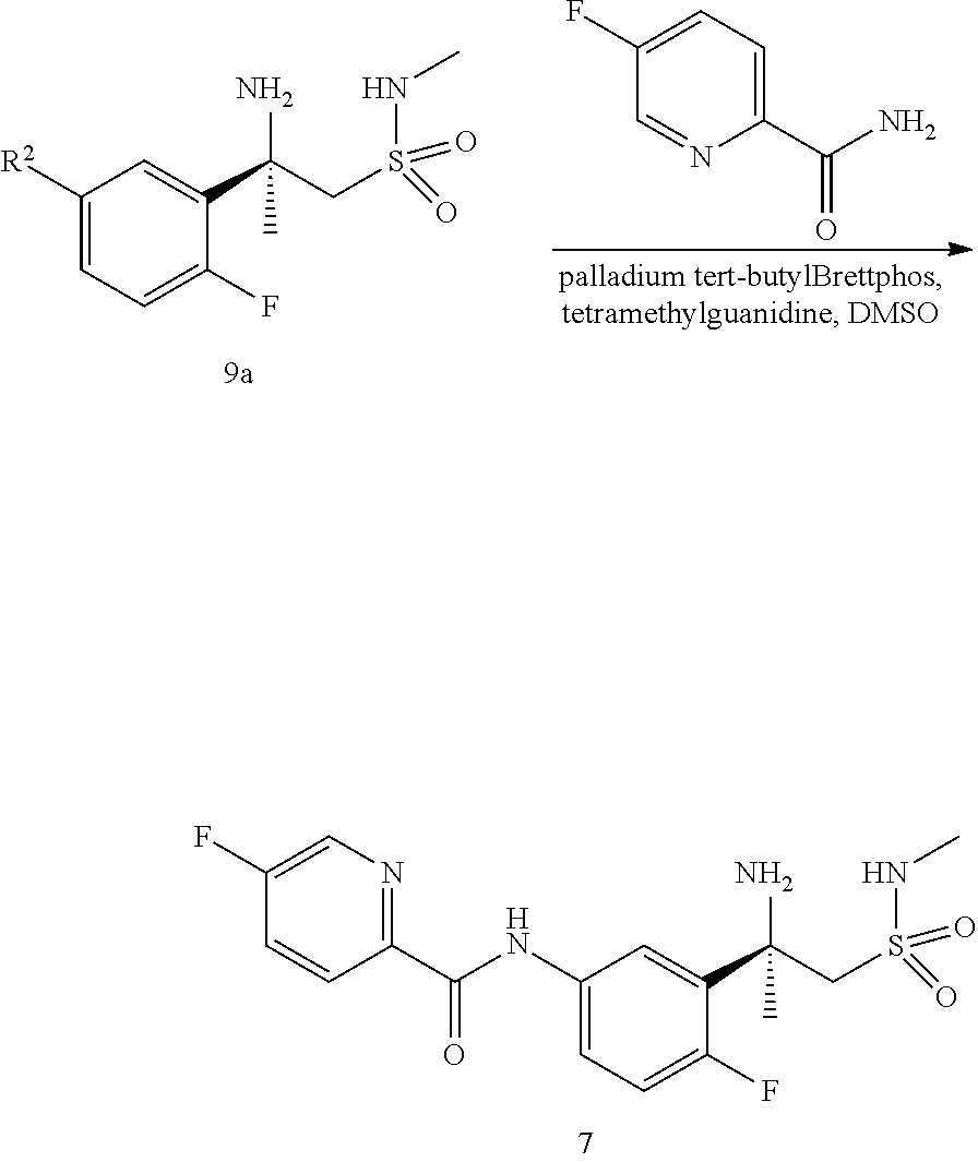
C1(C(NC2=CC=C(F)C(C(CS(=O)(NC)=O)(N)C)=C2)=O)=NC=C(F)C=C1.C1([R2])=CC=C(F)C(C(CS(=O)(=O)NC)(N)C)=C1.C1(C(N)=O)=CC=C(F)C=N1
